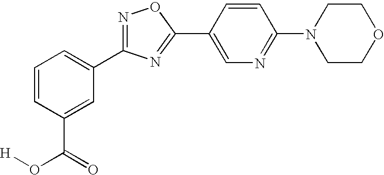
N1=C(C2=CC=CC(C(=O)O[H])=C2)N=C(C2=CN=C(N3CCOCC3)C=C2)O1
